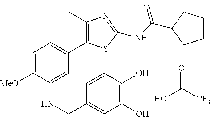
C1(C)=C(C2=CC=C([MeO])C(NCC3=CC(O)=C(O)C=C3)=C2)SC(NC(=O)C2CCCC2)=N1.OC([CF3])=O
